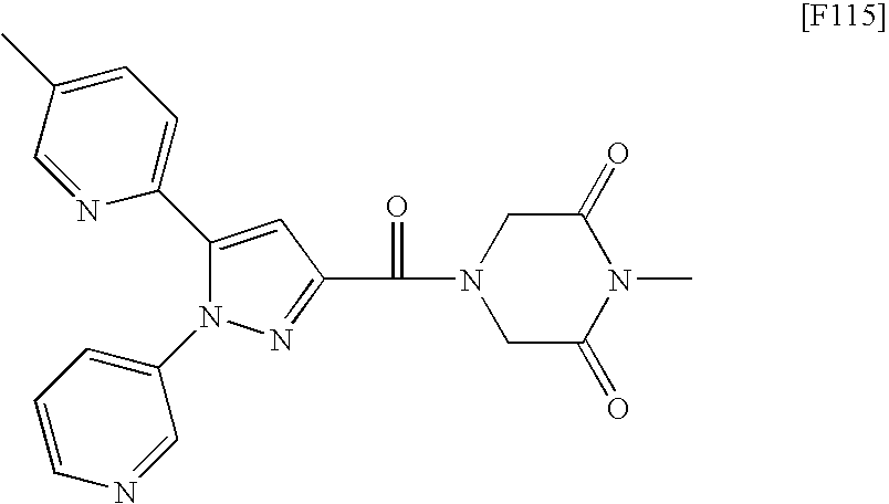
N1=C(C(=O)N2CC(=O)N(C)C(=O)C2)C=C(C2=CC=C(C)C=N2)N1C1=CC=CN=C1
